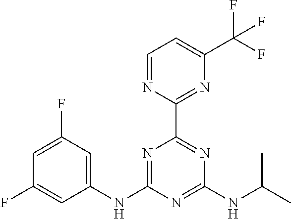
C1(NC2=NC(C3=NC(C(F)(F)F)=CC=N3)=NC(NC(C)C)=N2)=CC(F)=CC(F)=C1
